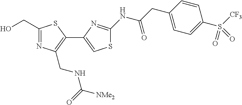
C1(CO)=NC(CNC(=O)[NMe2])=C(C2=CSC(NC(CC3=CC=C(S(=O)([CF3])=O)C=C3)=O)=N2)S1
